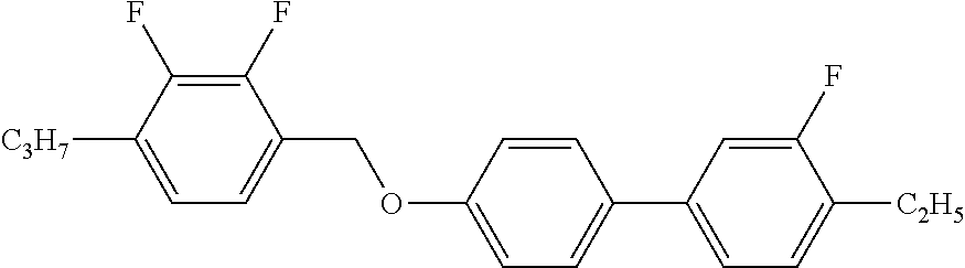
C1(F)=C(F)C([C3H7])=CC=C1COC1=CC=C(C2=CC=C([C2H5])C(F)=C2)C=C1
